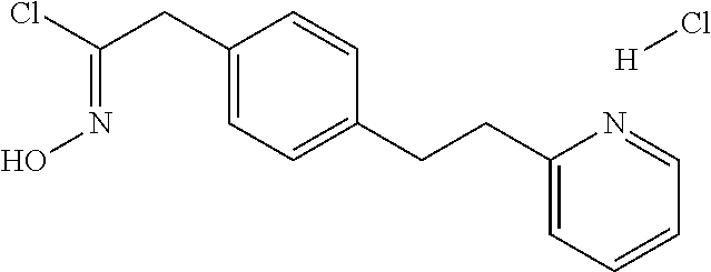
C1(CC(Cl)=NO)=CC=C(CCC2=CC=CC=N2)C=C1.[H]Cl
